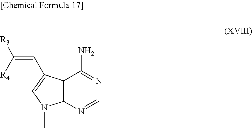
C12=C(N=CN=C1N)N(C)C=C2C=C([R3])[R4]
